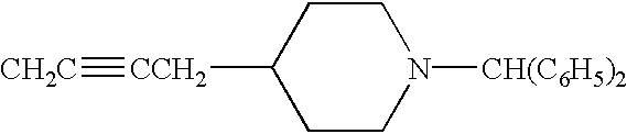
C1CN([CH(C6H5)2])CCC1[CCH2]#[CH2C]
